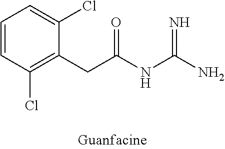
C1=CC(Cl)=C(CC(NC(N)=N)=O)C(Cl)=C1
